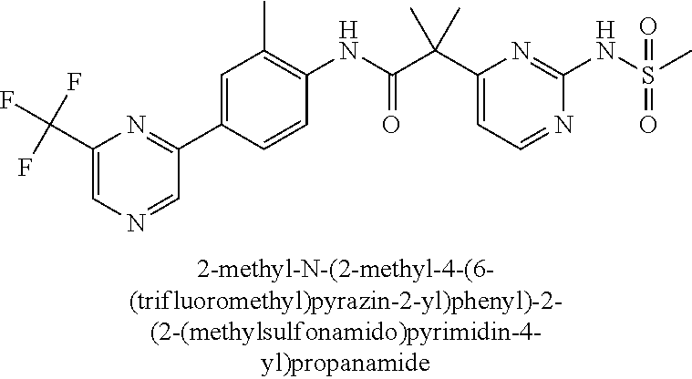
C1(NC(=O)C(C2=CC=NC(NS(=O)(=O)C)=N2)(C)C)=C(C)C=C(C2=NC(C(F)(F)F)=CN=C2)C=C1
